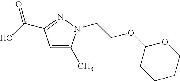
C1=C(C)N(CCOC2CCCCO2)N=C1C(O)=O
